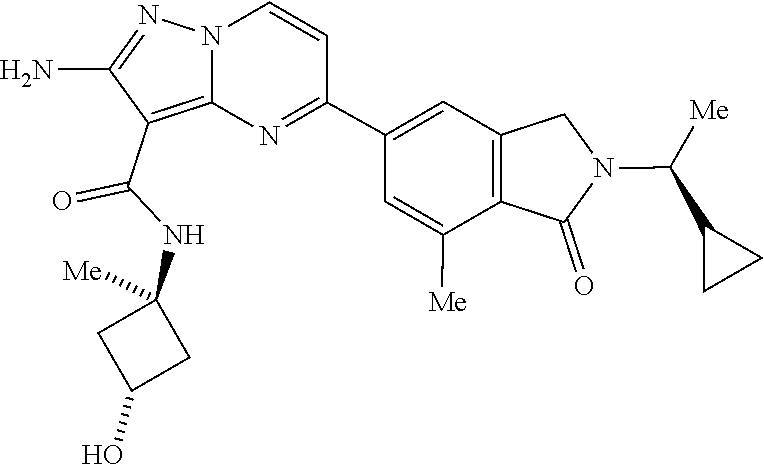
C(NC1([Me])CC(O)C1)(=O)C1=C2N(N=C1N)C=CC(C1=CC3=C(C([Me])=C1)C(=O)N(C(C1CC1)[Me])C3)=N2
